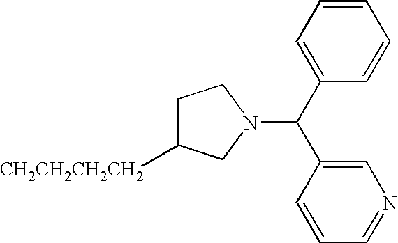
C1C([CH2CH2CH2CH2])CN(C(C2=CC=CC=C2)C2=CN=CC=C2)C1
